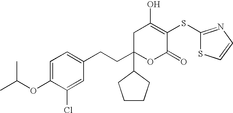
C1=C(OC(C)C)C(Cl)=CC(CCC2(C3CCCC3)OC(=O)C(SC3=NC=CS3)=C(O)C2)=C1
